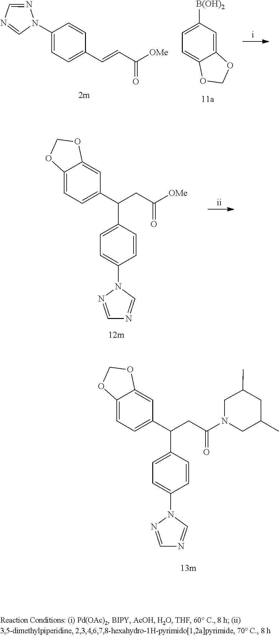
[B(OH)2]C1=CC=C2C(=C1)OCO2.N1(C2=CC=C(C=CC([OMe])=O)C=C2)N=CN=C1.C12=CC=C(C(CC([OMe])=O)C3=CC=C(N4N=CN=C4)C=C3)C=C1OCO2.C12=CC=C(C(CC(N3CC(C)CC(C)C3)=O)C3=CC=C(N4N=CN=C4)C=C3)C=C1OCO2
